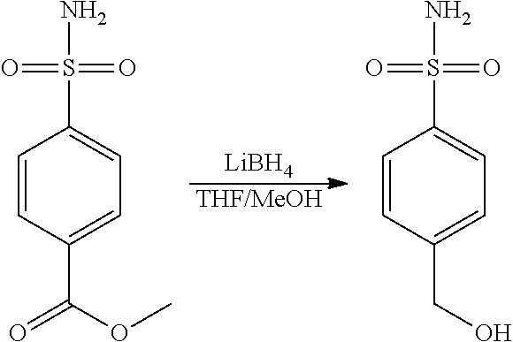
C1=CC(C(=O)OC)=CC=C1S(N)(=O)=O.[LiBH4].[THF/MeOH].C1=CC(CO)=CC=C1S(N)(=O)=O
